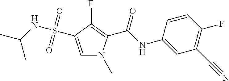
C(NC1=CC(C#N)=C(F)C=C1)(=O)C1=C(F)C(S(NC(C)C)(=O)=O)=CN1C
